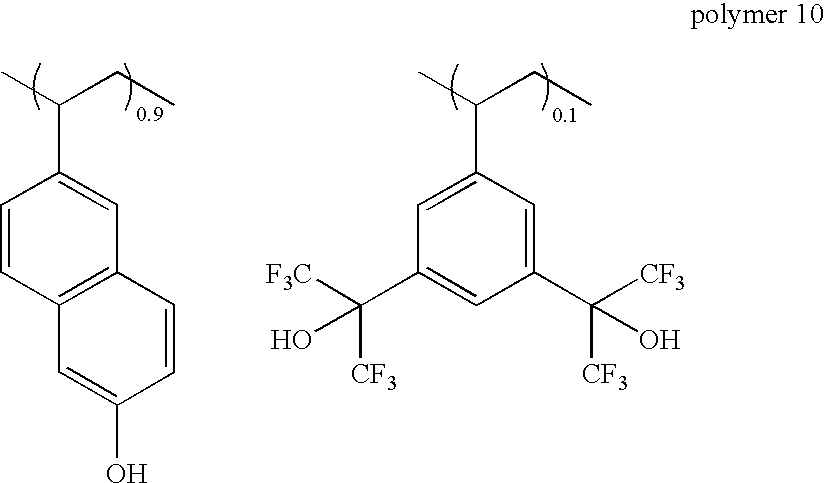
C1=CC2=C(C=C1C(C)CC)C=CC(O)=C2.C1(C(O)([CF3])[CF3])=CC(C(C)CC)=CC(C([F3C])([CF3])O)=C1
